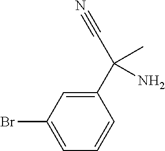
C1(C(C#N)(C)N)=CC(Br)=CC=C1
